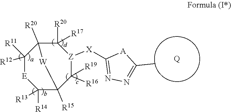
C1([R12])([R11])[E]C([R14])([R13])C2([R15])C([R16])([R19])[Z]([X]C3=NN=C(C)[A]3)C([R20])([R17])C1([R20])[W]2.[Q]
